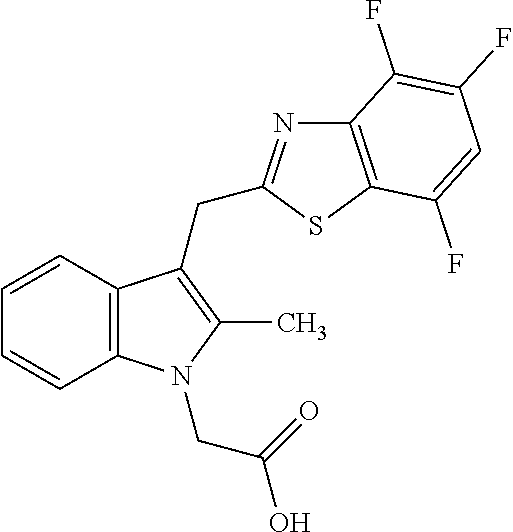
C12=C(C=CC=C1)C(CC1=NC3=C(S1)C(F)=CC(F)=C3F)=C(C)N2CC(=O)O
